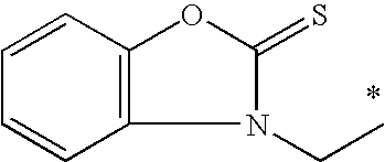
C1=CC2=C(C=C1)N(CC)C(=S)O2
